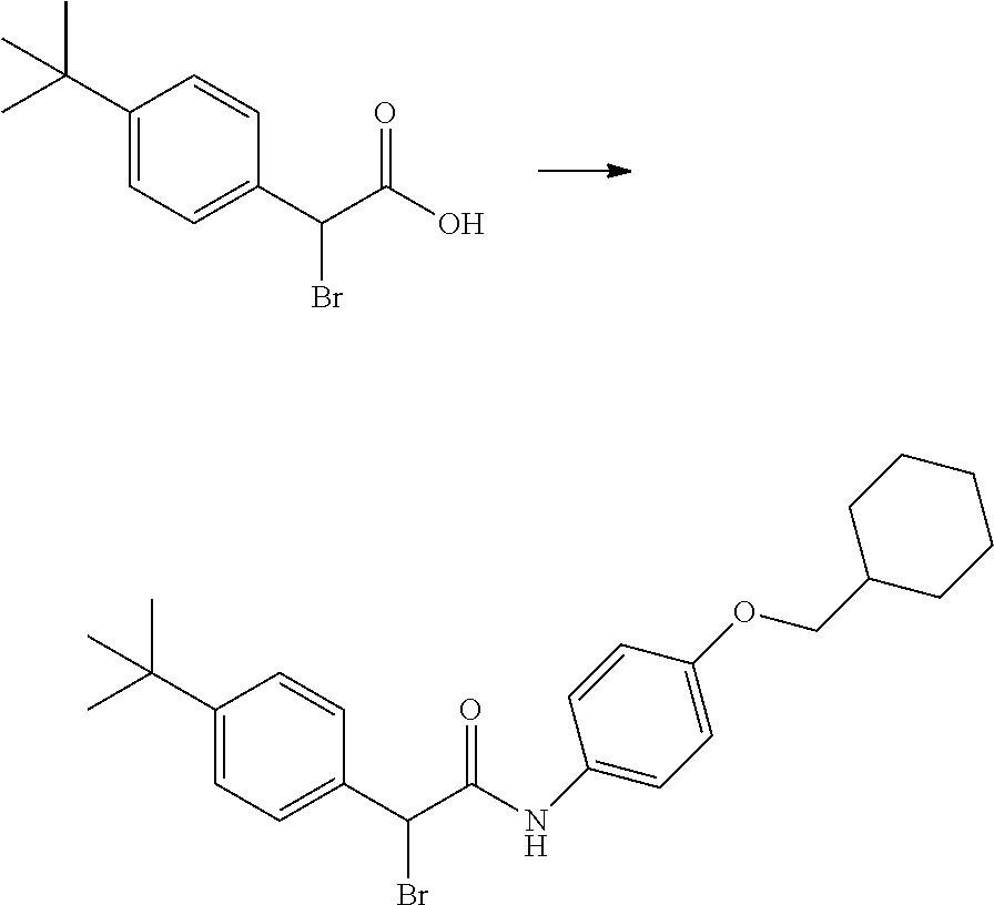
C1(C(C)(C)C)=CC=C(C(C(O)=O)Br)C=C1.C1(C(C)(C)C)=CC=C(C(C(NC2=CC=C(OCC3CCCCC3)C=C2)=O)Br)C=C1
